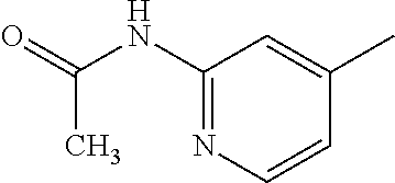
C1(NC(=O)C)=NC=CC(C)=C1
